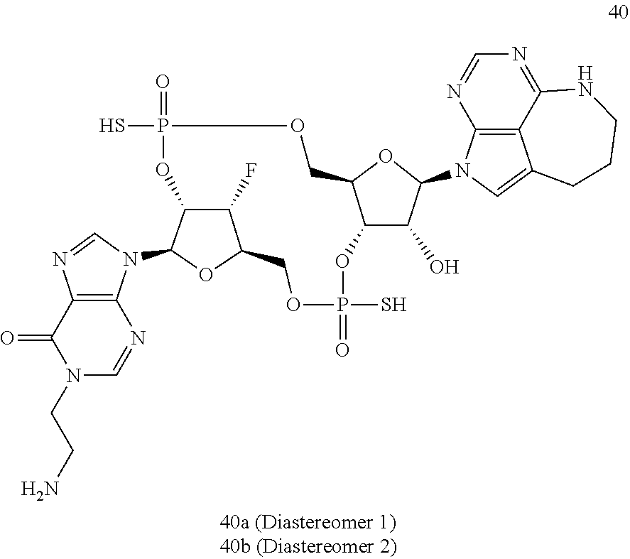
P1(S)(=O)OC2C(COP(=O)(S)OC3C(F)C(OC3N3C4=C(N=C3)C(=O)N(CCN)C=N4)CO1)OC(N1C3=C4C(=C1)CCCNC4=NC=N3)C2O
